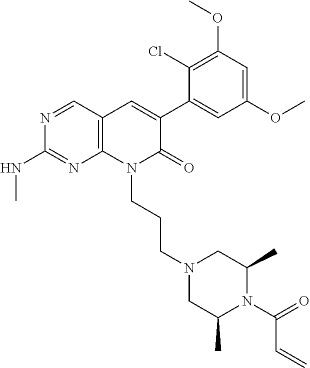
C1(NC)=NC2=C(C=C(C3=CC(OC)=CC(OC)=C3Cl)C(=O)N2CCCN2CC(C)N(C(C=C)=O)C(C)C2)C=N1
